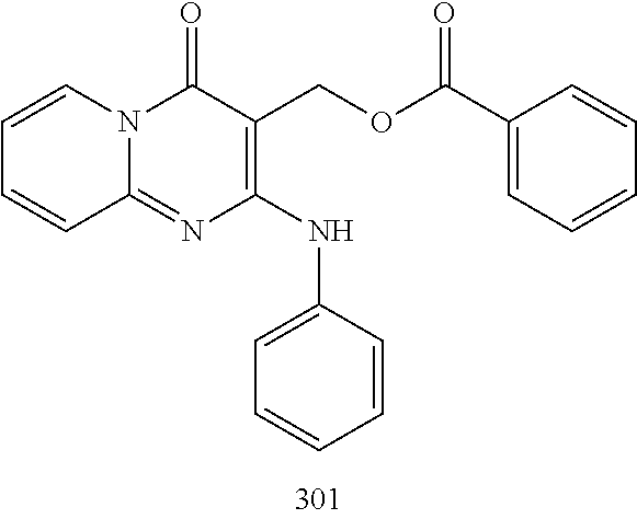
C1=CC=CC2=NC(NC3=CC=CC=C3)=C(COC(C3=CC=CC=C3)=O)C(=O)N12
